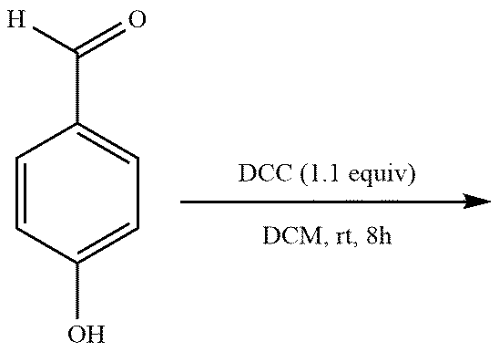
C1=CC(O)=CC=C1C([H])=O
